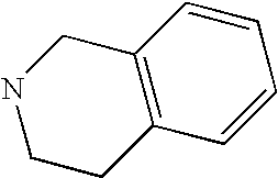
C1CC2=C(CN1)C=CC=C2
